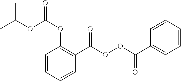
C1=CC=CC(C(OOC(C2=CC=CC=C2)=O)=O)=C1OC(=O)OC(C)C
